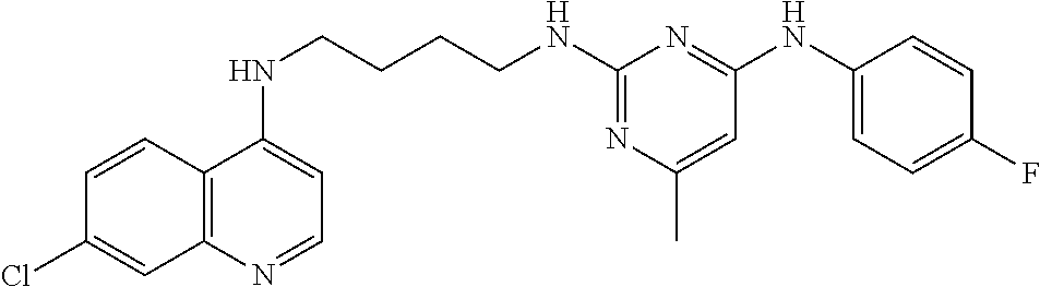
C12=C(N=CC=C1NCCCCNC1=NC(C)=CC(NC3=CC=C(F)C=C3)=N1)C=C(Cl)C=C2
